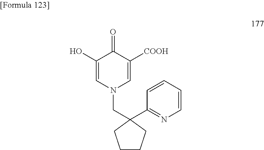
C1(O)=CN(CC2(C3=NC=CC=C3)CCCC2)C=C([COOH])C1=O
